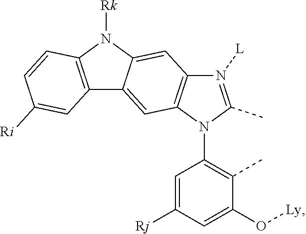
N1([L])=C(C)N(C2=C(C)C(O[Ly])=CC([Rj])=C2)C2=C1C=C1C(=C2)C2=C(N1[Rk])C=CC([Ri])=C2
